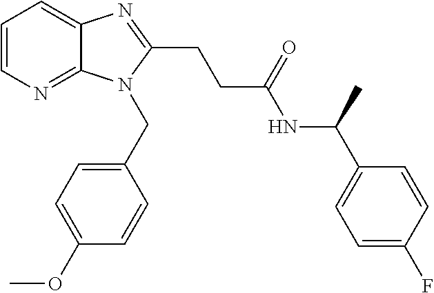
C1=CN=C2C(=C1)N=C(CCC(NC(C1=CC=C(F)C=C1)C)=O)N2CC1=CC=C(OC)C=C1
